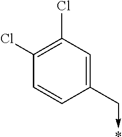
C1(Cl)=C(Cl)C=C(C->*)C=C1
